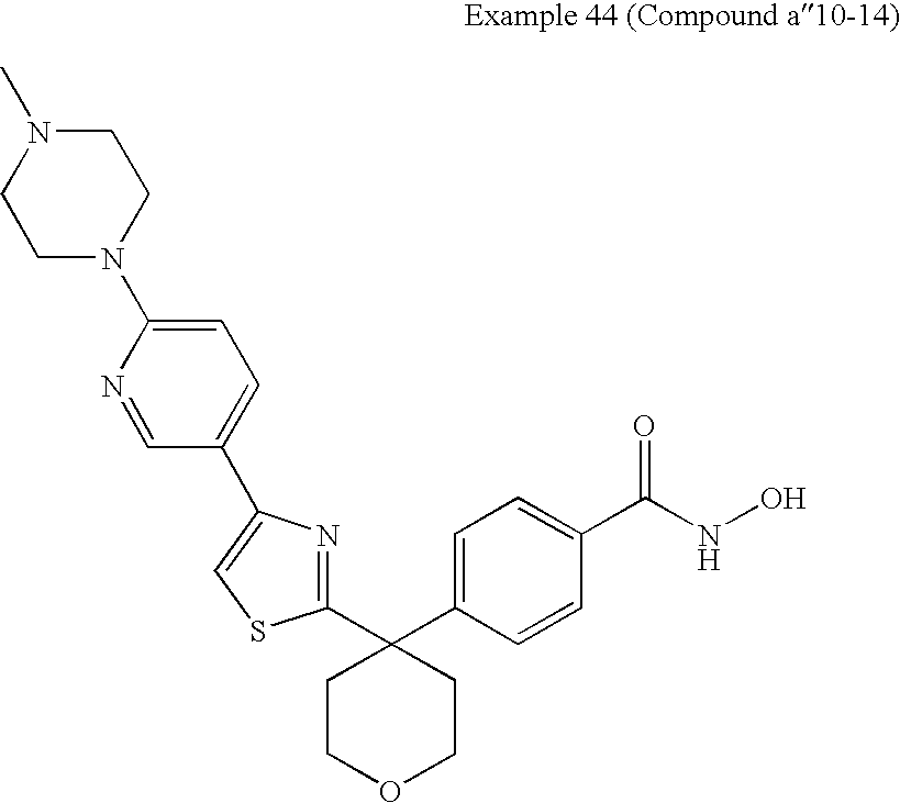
C1(C2(C3=CC=C(C(NO)=O)C=C3)CCOCC2)=NC(C2=CC=C(N3CCN(C)CC3)N=C2)=CS1
